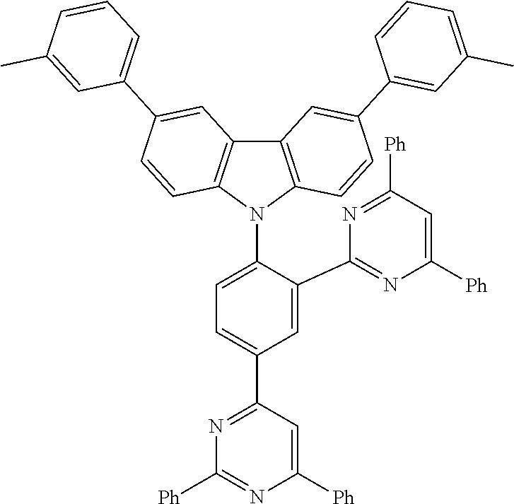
C1=C(C2=NC([Ph])=CC([Ph])=N2)C(N2C3=C(C4=C2C=CC(C2=CC=CC(C)=C2)=C4)C=C(C2=CC(C)=CC=C2)C=C3)=CC=C1C1=NC([Ph])=NC([Ph])=C1
